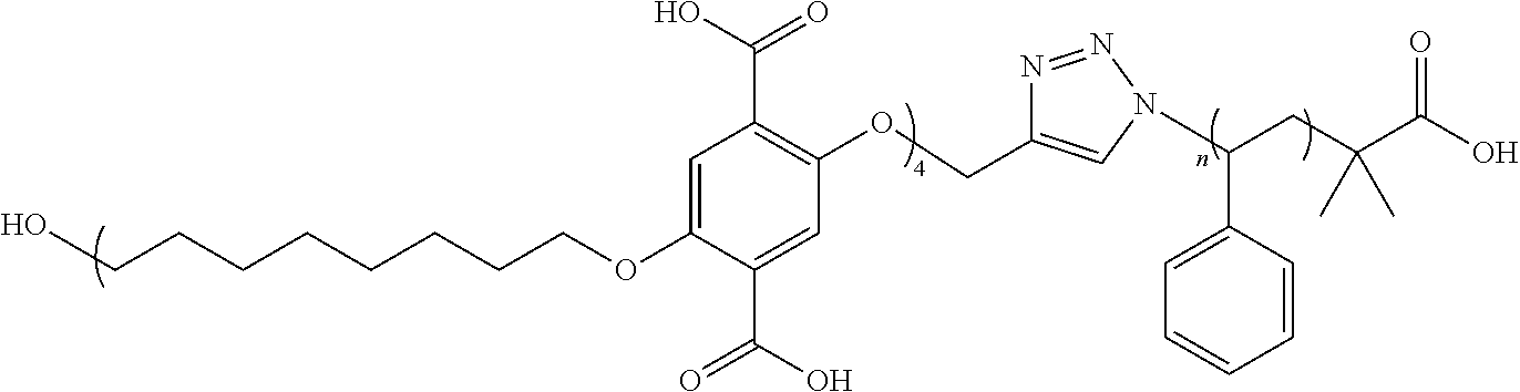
C1(OCC2=CN(C(CC(C(O)=O)(C)C)C3=CC=CC=C3)N=N2)=C(C(O)=O)C=C(OCCCCCCCCO)C(C(O)=O)=C1
